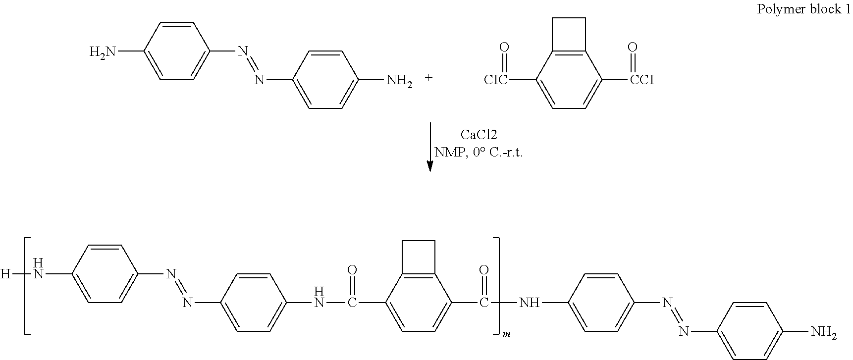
C1=CC(N[H])=CC=C1N=NC1=CC=C(NC(C2=CC=C(C(=O)NC3=CC=C(N=NC4=CC=C(N)C=C4)C=C3)C3=C2CC3)=O)C=C1.C1=CC(N)=CC=C1N=NC1=CC=C(N)C=C1.[CIC](C1=CC=C([CCI]=O)C2=C1CC2)=O
